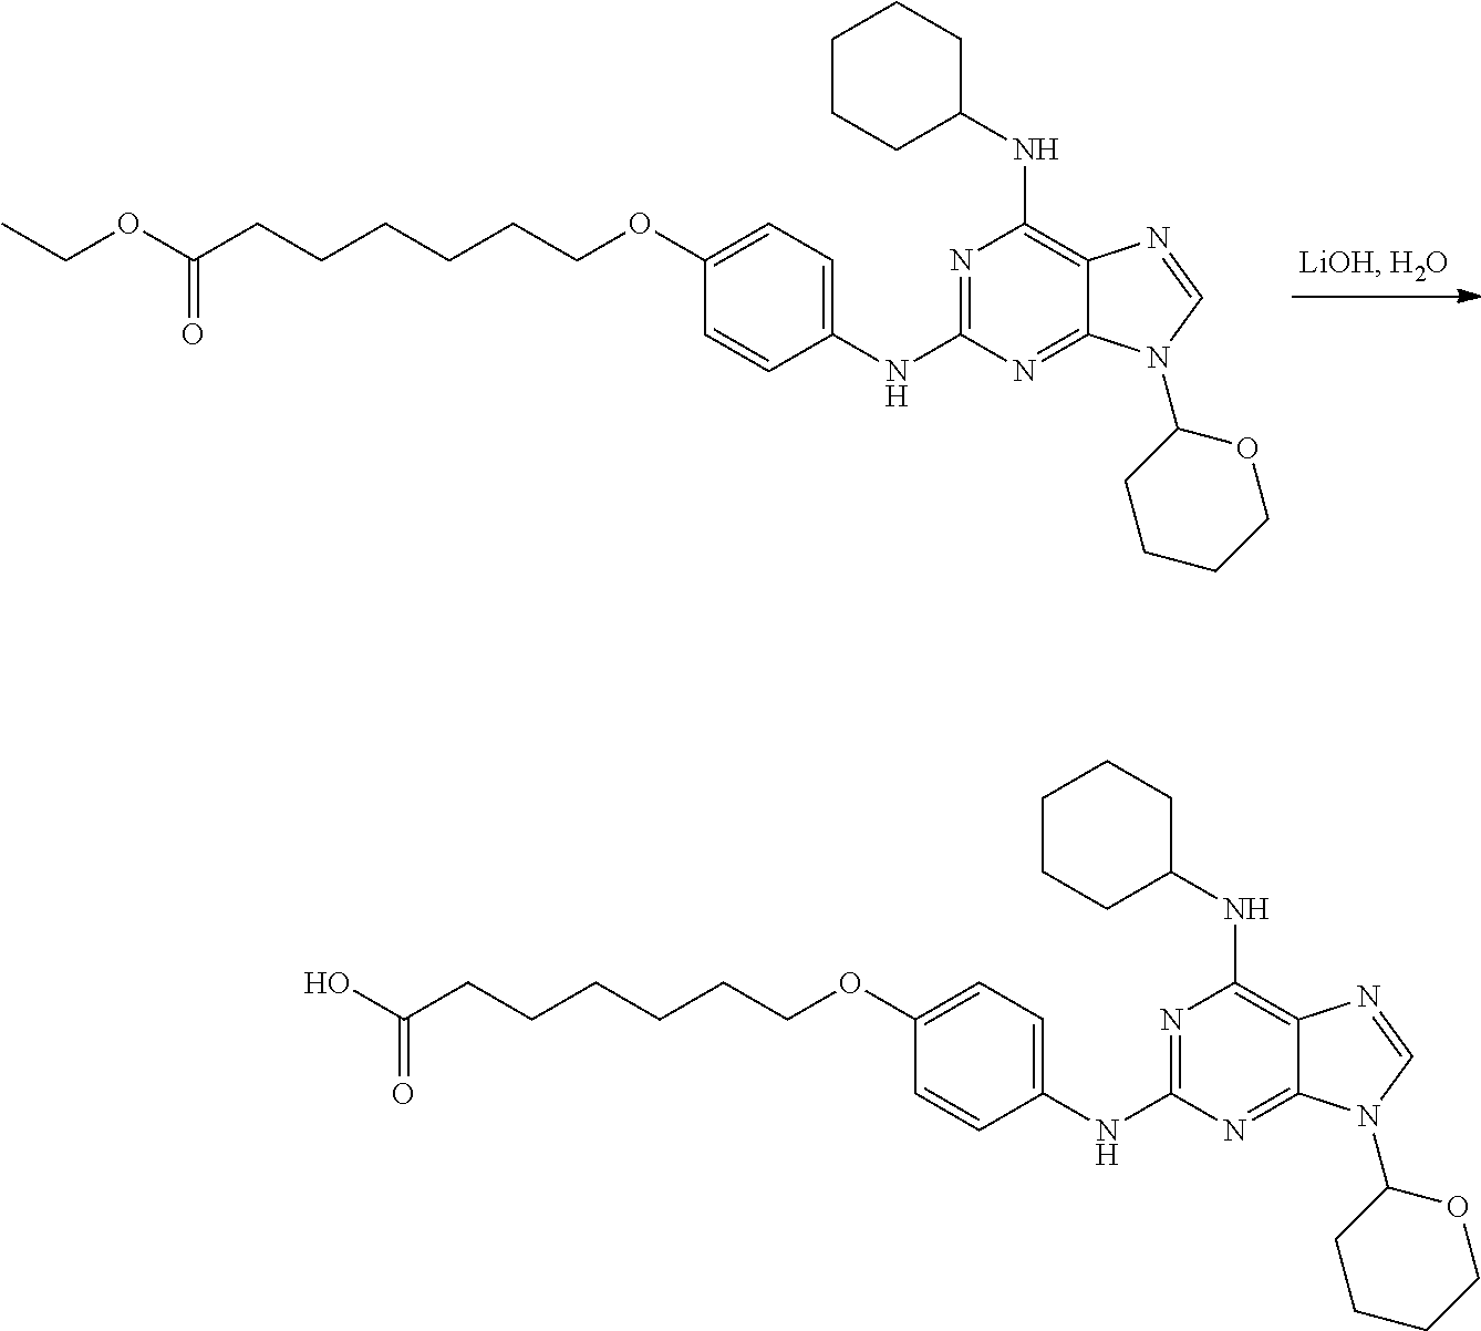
N1=C(NC2=CC=C(OCCCCCCC(=O)OCC)C=C2)N=C2C(=C1NC1CCCCC1)N=CN2C1CCCCO1.N1=C(NC2=CC=C(OCCCCCCC(=O)O)C=C2)N=C2C(=C1NC1CCCCC1)N=CN2C1CCCCO1
